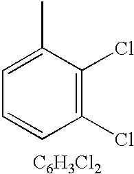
C1(C)=CC=CC(Cl)=C1Cl.[C6H3Cl2]
